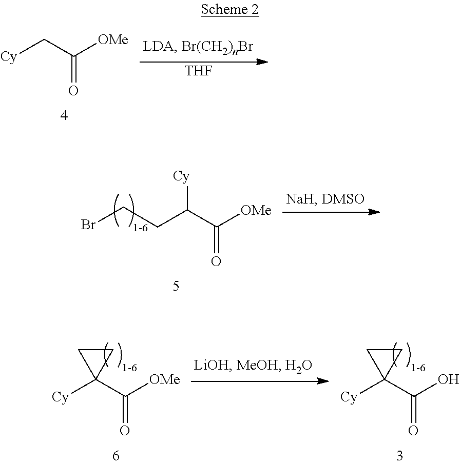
[Cy]CC([OMe])=O.[THF].BrCCC(C([OMe])=O)[Cy].[Cy]C1(C([OMe])=O)CC1.[Cy]C1(C(O)=O)CC1
